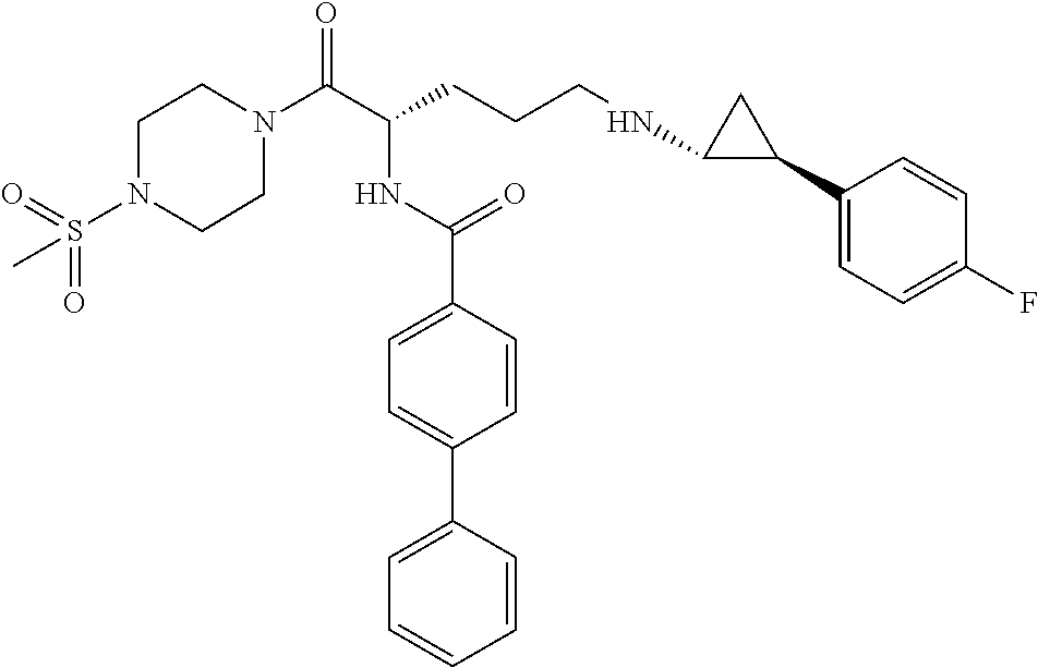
C1N(C(C(CCCNC2C(C3=CC=C(F)C=C3)C2)NC(C2=CC=C(C3=CC=CC=C3)C=C2)=O)=O)CCN(S(=O)(=O)C)C1
